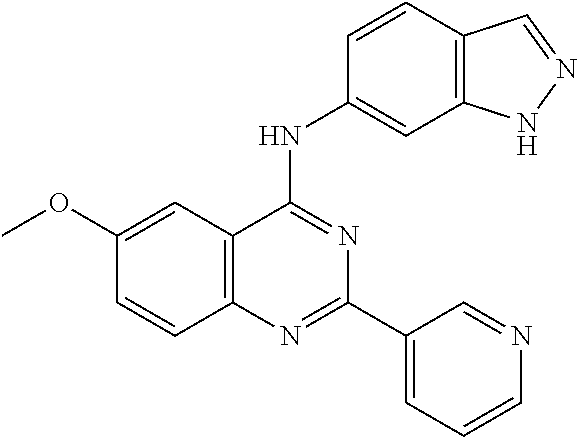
C1(OC)=CC2=C(C=C1)N=C(C1=CC=CN=C1)N=C2NC1=CC2=C(C=C1)C=NN2
